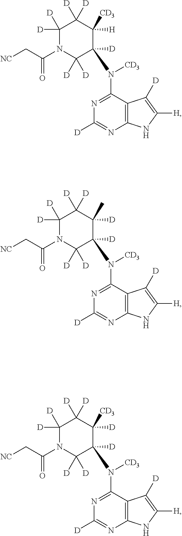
C12=C(C(N([CD3])C3([D])C([D])([D])N(C(C[NC])=O)C([D])([D])C([D])([D])C3([H])[CD3])=NC([D])=N1)C([D])=C([H])N2.C12=C(C(N([CD3])C3([D])C([D])([D])N(C(C[NC])=O)C([D])([D])C([D])([D])C3([D])C)=NC([D])=N1)C([D])=C([H])N2.C12=C(C(N([CD3])C3([D])C([D])([D])N(C(C[NC])=O)C([D])([D])C([D])([D])C3([D])[CD3])=NC([D])=N1)C([D])=C([H])N2
